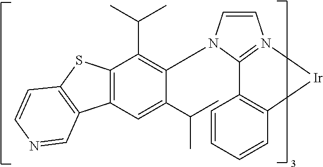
C12=C(SC3=C1C=NC=C3)C(C(C)C)=C(N1C=CN3=C1C1=C(C=CC=C1)[Ir]3)C(C(C)C)=C2
